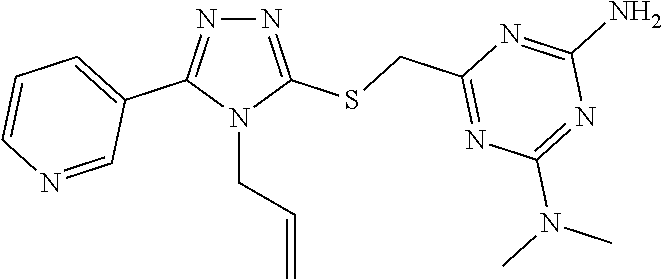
N1=C(SCC2=NC(N(C)C)=NC(N)=N2)N(CC=C)C(C2=CC=CN=C2)=N1
